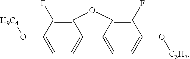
C1(O[H9C4])=CC=C2C(=C1F)OC1=C(F)C(O[C3H7])=CC=C21
